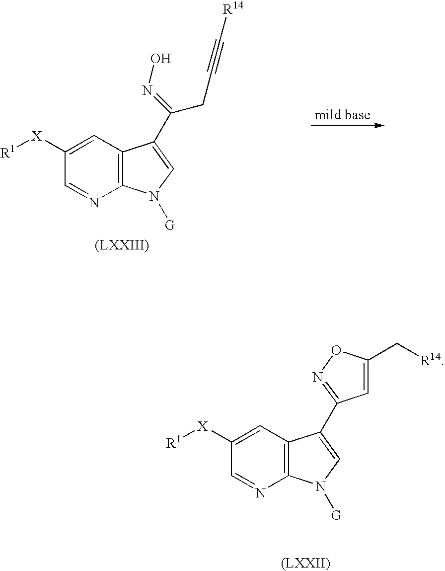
C12=C(C=C([X][R1])C=N1)C(C(=NO)CC#C[R14])=CN2[G].C12=C(C=C([X][R1])C=N1)C(C1=NOC(C[R14])=C1)=CN2[G]
